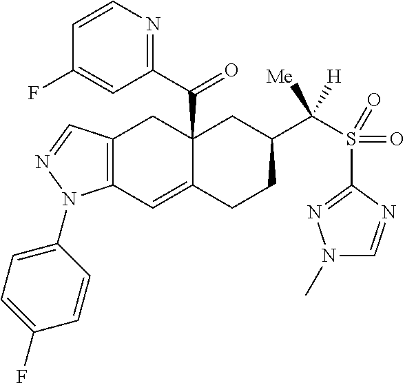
C12(C(C3=NC=CC(F)=C3)=O)C(=CC3=C(C1)C=NN3C1=CC=C(F)C=C1)CCC(C(S(C1=NN(C)C=N1)(=O)=O)([Me])[H])C2
